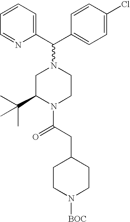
C1=CC=NC(C(C2=CC=C(Cl)C=C2)N2CC(C(C)(C)C)N(C(CC3CCN([BOC])CC3)=O)CC2)=C1
